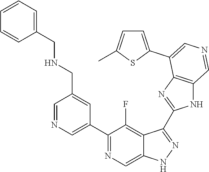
C1(C2=CN=CC(CNCC3=CC=CC=C3)=C2)=NC=C2C(=C1F)C(C1=NC3=C(N1)C=NC=C3C1=CC=C(C)S1)=NN2
